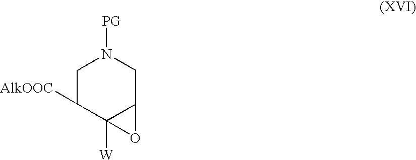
C1C([AlkOOC])C2([W])C(CN1[PG])O2
